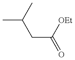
C(CC(=O)[OEt])(C)C
